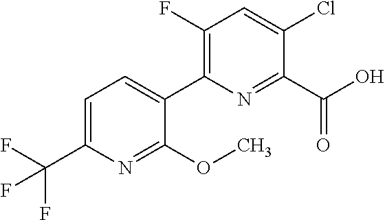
C1(F)=C(C2=CC=C(C(F)(F)F)N=C2OC)N=C(C(=O)O)C(Cl)=C1
